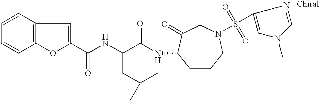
C1=CC=CC2=C1C=C(C(NC(C(NC1CCCN(S(=O)(=O)C3=CN(C)C=N3)CC1=O)=O)CC(C)C)=O)O2
